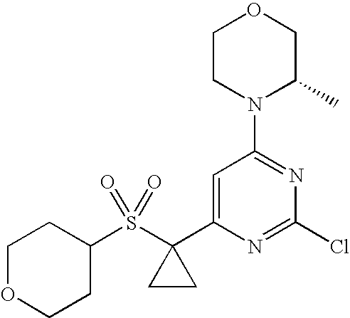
C1CN(C2=NC(Cl)=NC(C3(S(C4CCOCC4)(=O)=O)CC3)=C2)C(C)CO1
